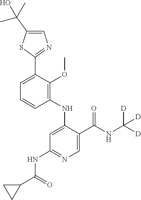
C1=C(C2=NC=C(C(O)(C)C)S2)C(OC)=C(NC2=CC(NC(C3CC3)=O)=NC=C2C(NC([D])([D])[D])=O)C=C1
